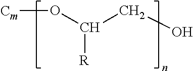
[Cm]OC(CO)[R]
